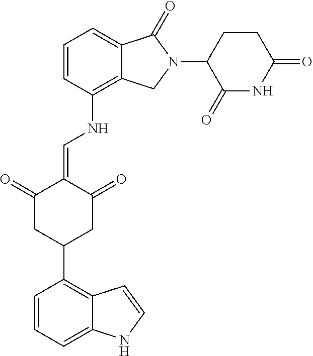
C1=CC(NC=C2C(=O)CC(C3=C4C(=CC=C3)NC=C4)CC2=O)=C2C(=C1)C(=O)N(C1CCC(=O)NC1=O)C2
